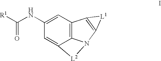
C12=C3C=C(NC([R1])=O)C=C1[L2]N2C1=C3[L1]1
